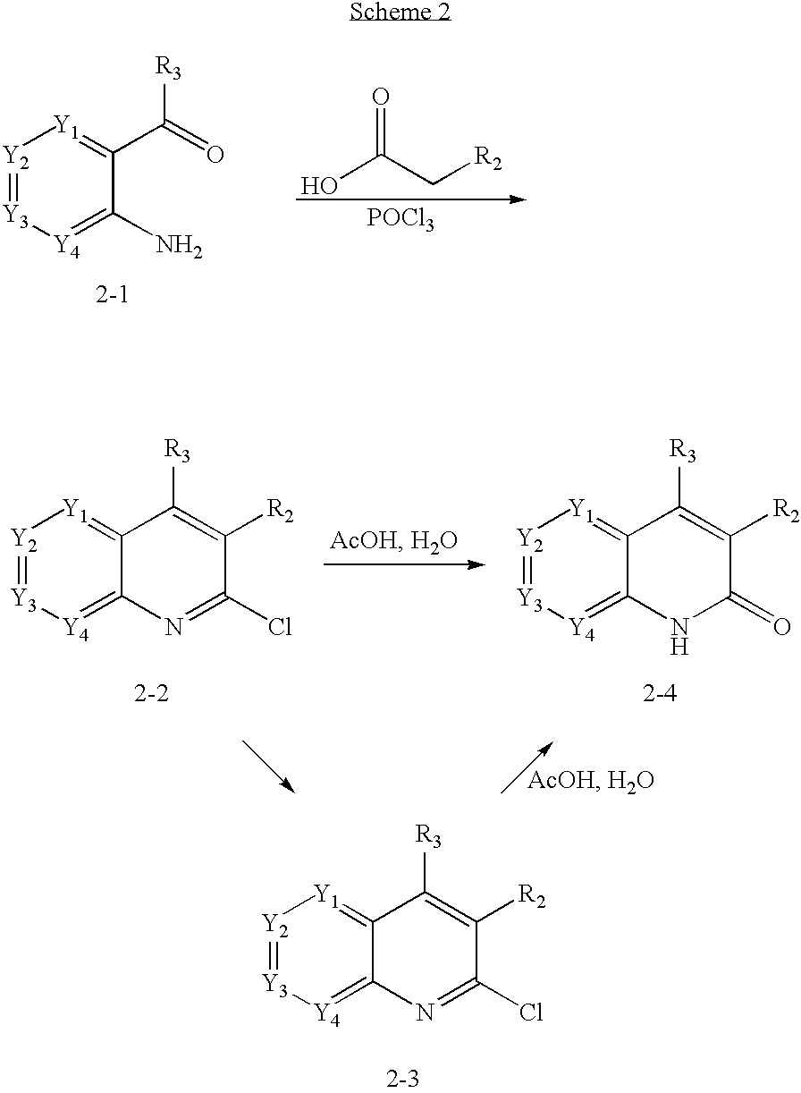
[Y2]1=[Y3][Y4]=C(N)C(C(=O)[R3])=[Y1]1.OC(C[R2])=O.[POCl3].[Y2]1=[Y3][Y4]=C2C(=[Y1]1)C([R3])=C([R2])C(Cl)=N2.[Y2]1=[Y3][Y4]=C2C(=[Y1]1)C([R3])=C([R2])C(=O)N2.[Y2]1=[Y3][Y4]=C2C(=[Y1]1)C([R3])=C([R2])C(Cl)=N2
